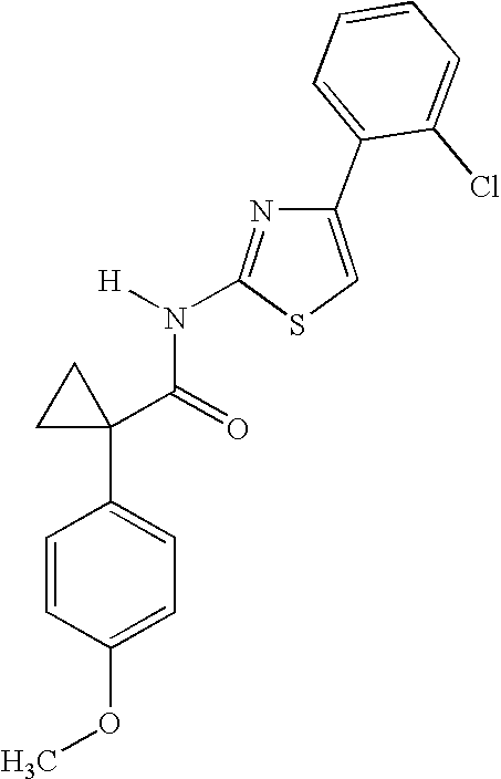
C1=CC(OC)=CC=C1C1(C(=O)N([H])C2=NC(C3=CC=CC=C3Cl)=CS2)CC1
